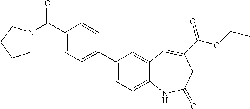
C1(C(=O)N2CCCC2)=CC=C(C2=CC=C3C(=C2)C=C(C(OCC)=O)CC(=O)N3)C=C1
